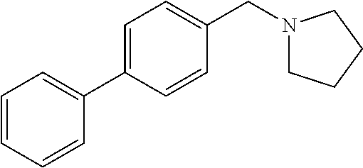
C1=C(C2=CC=CC=C2)C=CC(CN2CCCC2)=C1
